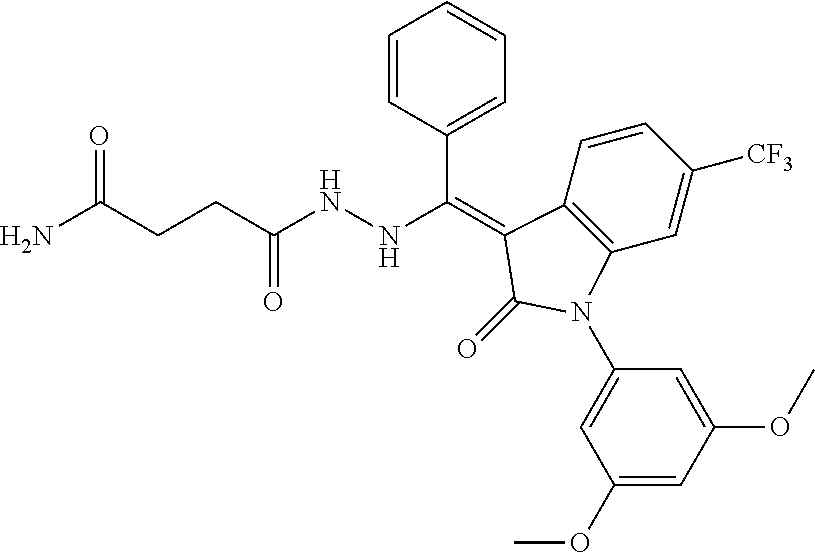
C1=CC(C(NNC(CCC(N)=O)=O)=C2C3=C(C=C([CF3])C=C3)N(C3=CC(OC)=CC(OC)=C3)C2=O)=CC=C1
